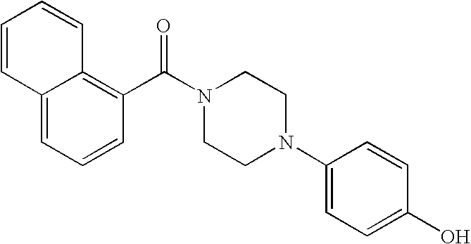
C1=C2C(=C(C(N3CCN(C4=CC=C(O)C=C4)CC3)=O)C=C1)C=CC=C2
